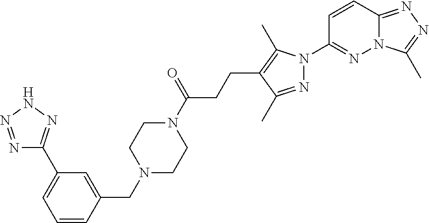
N12C(=NN=C1C)C=CC(N1N=C(C)C(CCC(N3CCN(CC4=CC(C5=NNN=N5)=CC=C4)CC3)=O)=C1C)=N2
